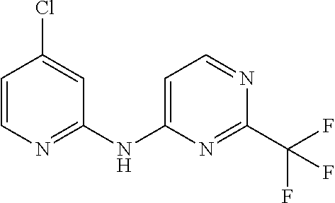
C1=CN=C(NC2=CC=NC(C(F)(F)F)=N2)C=C1Cl
